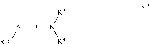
[A](BN([R3])[R2])[R1O]
